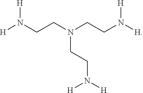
[H]N(CCN(CCN([H])[H])CCN([H])[H])[H]
